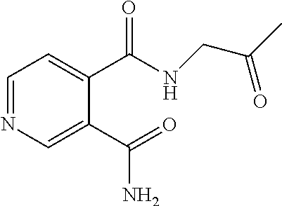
C1=NC=C(C(N)=O)C(C(NCC(=O)C)=O)=C1
